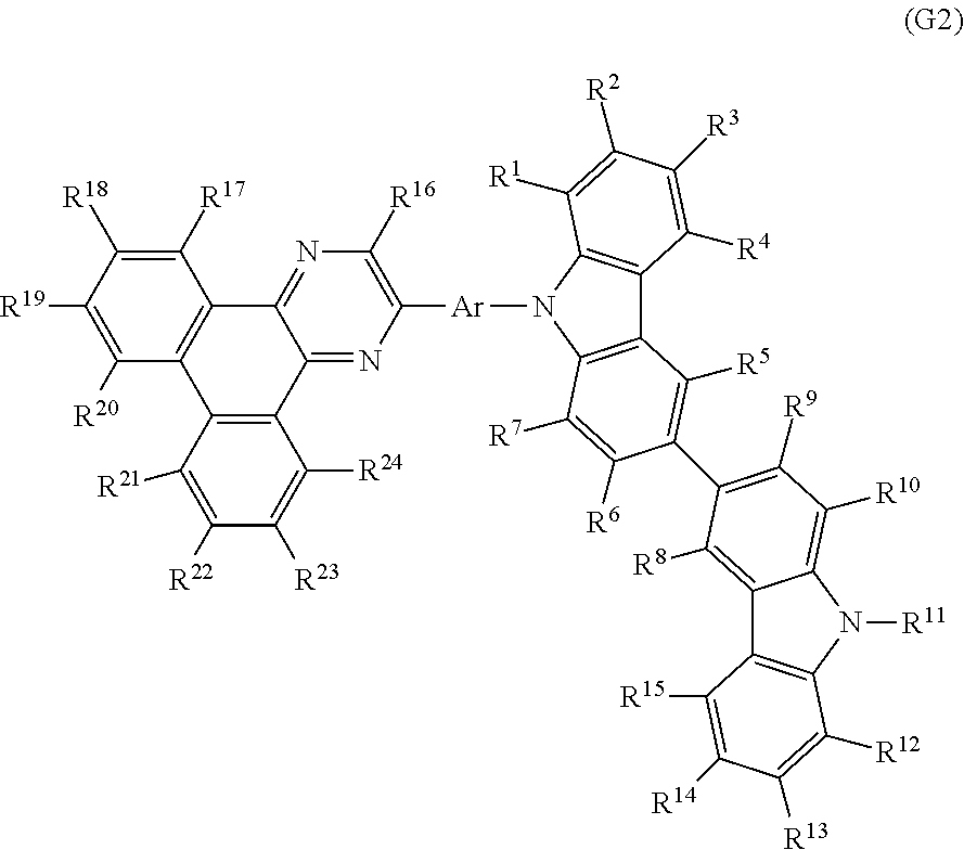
C12=C(N([Ar]C3=C([R16])N=C4C5=C(C([R20])=C([R19])C([R18])=C5[R17])C5=C(C4=N3)C([R24])=C([R23])C([R22])=C5[R21])C3=C1C([R5])=C(C1=C([R9])C([R10])=C4C(=C1[R8])C1=C(C([R12])=C([R13])C([R14])=C1[R15])N4[R11])C([R6])=C3[R7])C([R1])=C([R2])C([R3])=C2[R4]
